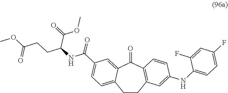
C1CC2=C(C(=O)C3=CC(C(NC(CCC(=O)OC)C(OC)=O)=O)=CC=C13)C=CC(NC1=CC=C(F)C=C1F)=C2
